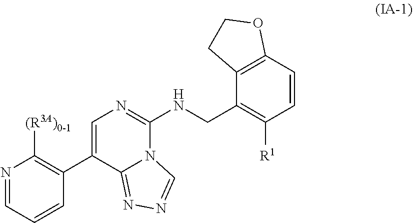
C1=CC2=C(C(CNC3=NC=C(C4=C([(R3A)0-1])N=CC=C4)C4=NN=CN34)=C1[R1])CCO2
